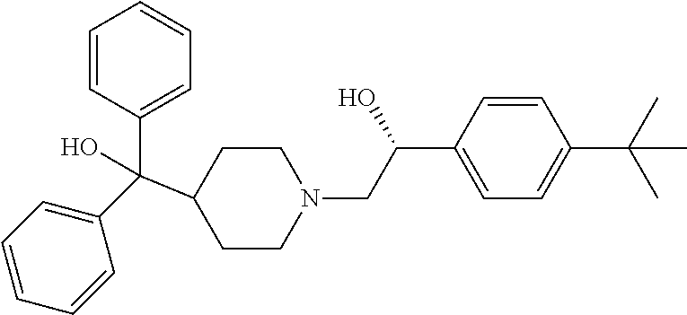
C1(C(C2=CC=CC=C2)(C2CCN(CC(C3=CC=C(C(C)(C)C)C=C3)O)CC2)O)=CC=CC=C1
